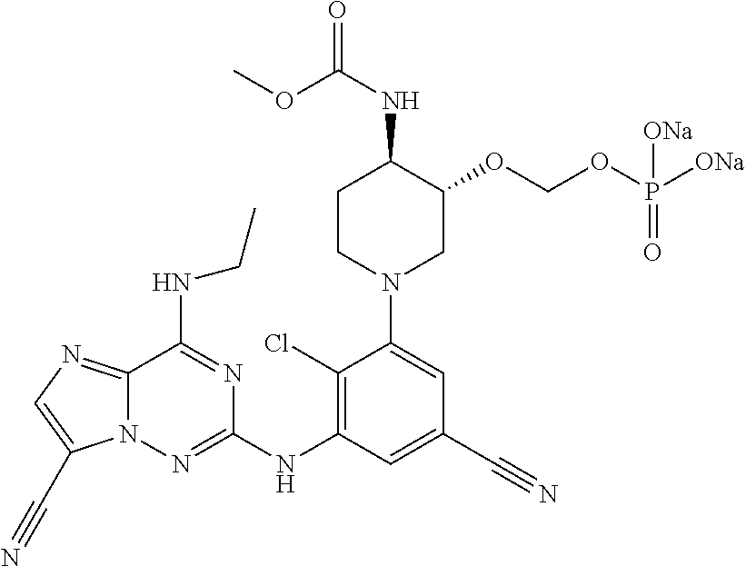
C1CN(C2=CC(C#N)=CC(NC3=NN4C(=NC=C4C#N)C(NCC)=N3)=C2Cl)CC(OCOP([ONa])([ONa])=O)C1NC(OC)=O
